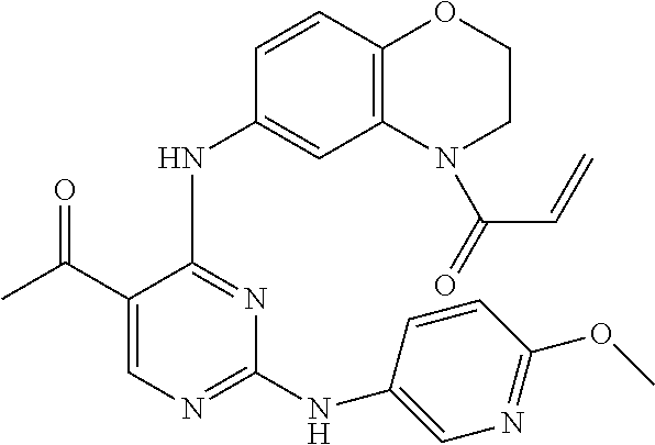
N(C1=NC=C(C(C)=O)C(NC2=CC3=C(C=C2)OCCN3C(=O)C=C)=N1)C1=CN=C(OC)C=C1
